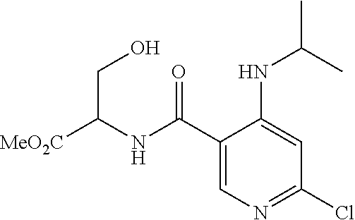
C1(C(=O)NC([MeO2C])CO)=CN=C(Cl)C=C1NC(C)C
